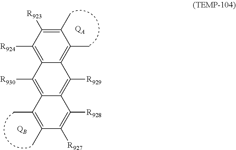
C1(C)=C([R923])C([R924])=C2C(=C1C)C([R929])=C1C(=C2[R930])C(C)=C(C)C([R927])=C1[R928].[QA]
